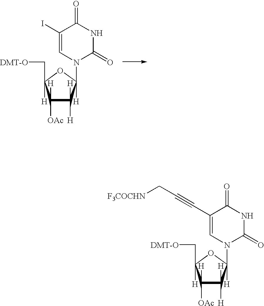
C1([OAc])([H])C([H])([H])C(N2C(=O)NC(=O)C(I)=C2)([H])OC1(C[DMT-O])[H].C1([OAc])([H])C([H])([H])C(N2C(=O)NC(=O)C(C#CC[F3COCHN])=C2)([H])OC1(C[DMT-O])[H]
